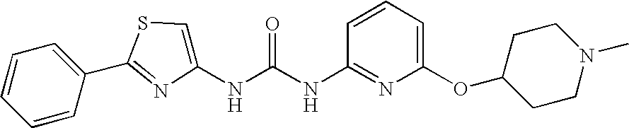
C1=CC(C2=NC(NC(NC3=NC(OC4CCN(C)CC4)=CC=C3)=O)=CS2)=CC=C1
